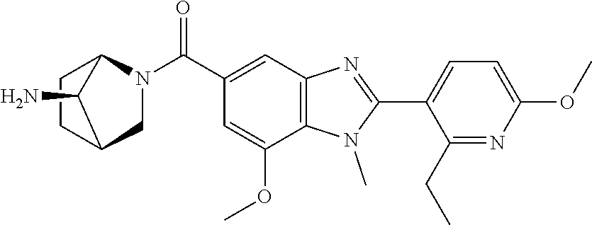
C1(C2=NC3=C(N2C)C(OC)=CC(C(N2CC4CCC2C4N)=O)=C3)=CC=C(OC)N=C1CC
